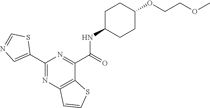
C1(NC(C2=NC(C3=CN=CS3)=NC3=C2SC=C3)=O)CCC(OCCOC)CC1
